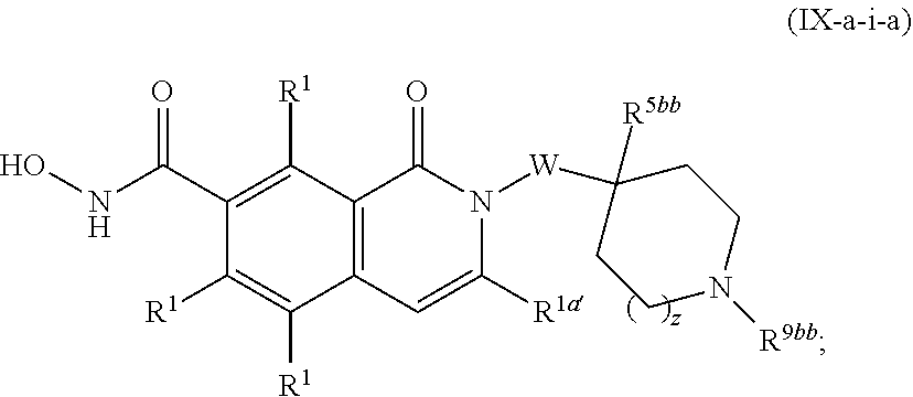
C12=C(C=C([R1a])N([W]C3([R5bb])CCN([R9bb])CC3)C1=O)C([R1])=C([R1])C(C(NO)=O)=C2[R1]
